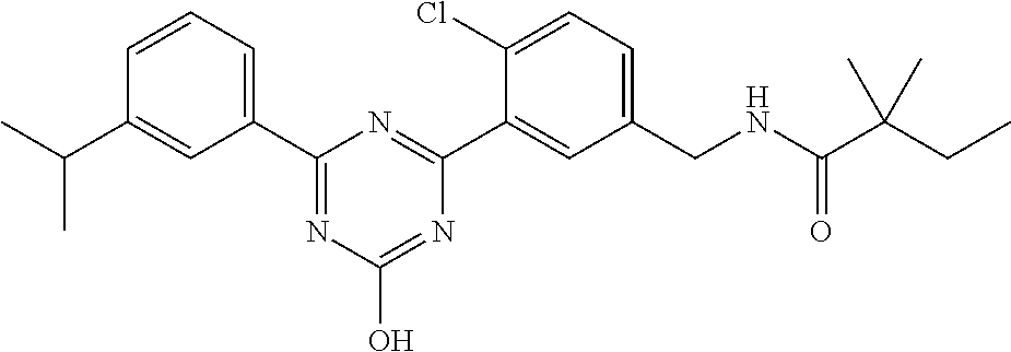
C1=CC=C(C2=NC(O)=NC(C3=CC(CNC(C(CC)(C)C)=O)=CC=C3Cl)=N2)C=C1C(C)C
